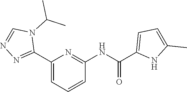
C1(C2=NN=CN2C(C)C)=CC=CC(NC(=O)C2=CC=C(C)N2)=N1
